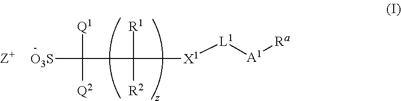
[R1]C([X1][L1][A1][Ra])([R2])C([Q1])([Q2])[O3S].[Z+]
